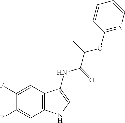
C1(F)=CC2=C(C=C1F)NC=C2NC(C(OC1=NC=CC=C1)C)=O
